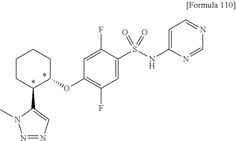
C1(S(NC2=CC=NC=N2)(=O)=O)=CC(F)=C(OC2CCCCC2C2=CN=NN2C)C=C1F
